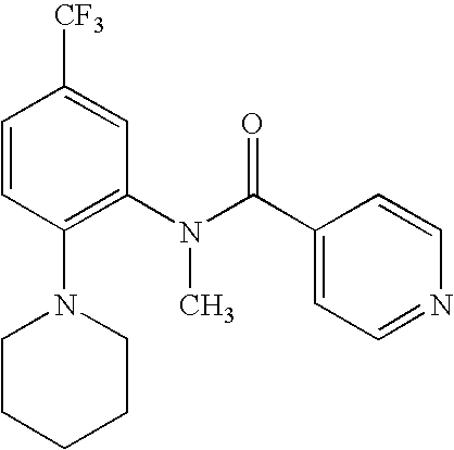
C1=CC(N2CCCCC2)=C(N(C(C2=CC=NC=C2)=O)C)C=C1[CF3]
